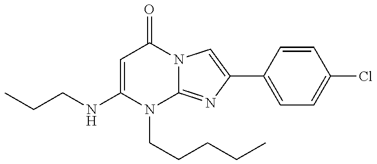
C1=C(NCCC)N(CCCCC)C2=NC(C3=CC=C(Cl)C=C3)=CN2C1=O
